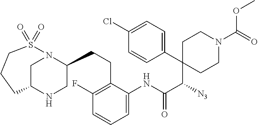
C1CN(C(=O)OC)CCC1(C([N3])C(NC1=CC=CC(F)=C1CCC1N2CC(NC1)CCCS2(=O)=O)=O)C1=CC=C(Cl)C=C1
